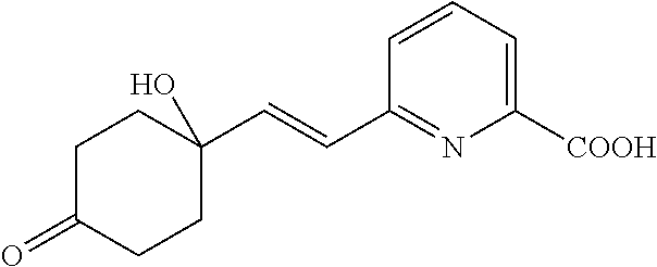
C1C(=O)CCC(C=CC2=NC([COOH])=CC=C2)(O)C1
